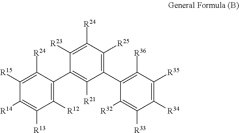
C1([R12])=C(C2=C([R21])C(C3=C([R36])C([R35])=C([R34])C([R33])=C3[R32])=C([R25])C([R24])=C2[R23])C([R24])=C([R15])C([R14])=C1[R13]
